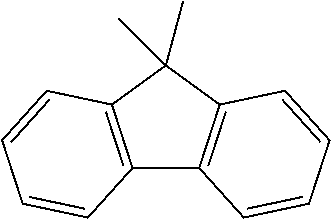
C12=C(C(C)(C)C3=C1C=CC=C3)C=CC=C2
